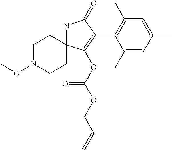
N1C2(C(OC(=O)OCC=C)=C(C3=C(C)C=C(C)C=C3C)C1=O)CCN(OC)CC2
